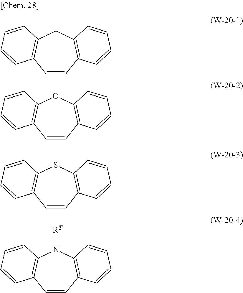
C1=CC2=C(CC3=C1C=CC=C3)C=CC=C2.C1=CC2=C(OC3=C1C=CC=C3)C=CC=C2.C1=CC2=C(SC3=C1C=CC=C3)C=CC=C2.C1=CC2=C(N([RT])C3=C1C=CC=C3)C=CC=C2
